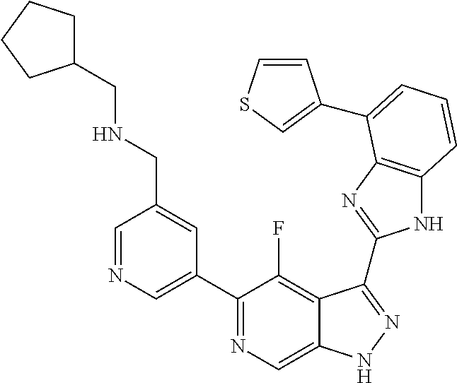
C1=NC=C(C2=NC=C3C(=C2F)C(C2=NC4=C(N2)C=CC=C4C2=CSC=C2)=NN3)C=C1CNCC1CCCC1
